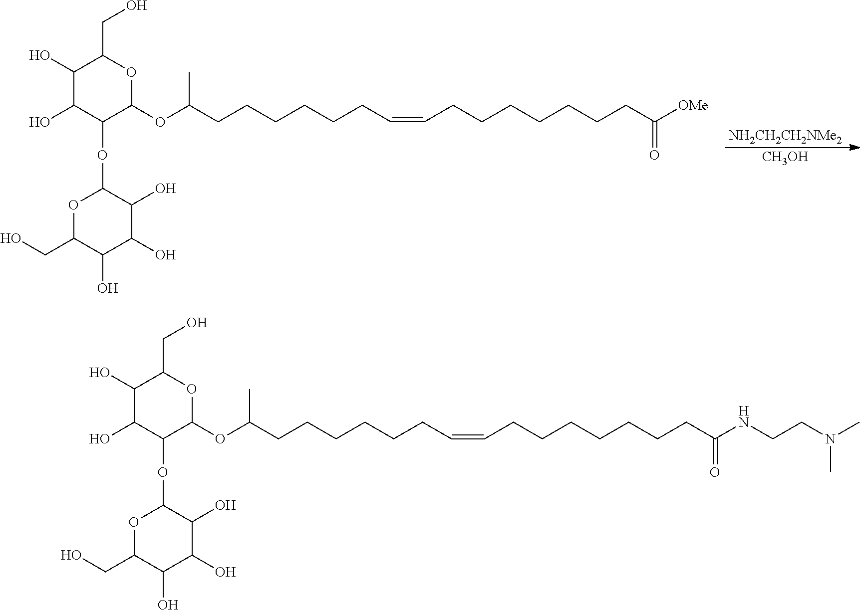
[NH2CH2CH2NMe2].[CH3OH].C1(O)C(O)C(OC2OC(CO)C(O)C(O)C2O)C(OC(CCCCCCC=CCCCCCCCC(=O)[OMe])C)OC1CO.C1(O)C(O)C(OC2OC(CO)C(O)C(O)C2O)C(OC(CCCCCCC=CCCCCCCCC(=O)NCCN(C)C)C)OC1CO
